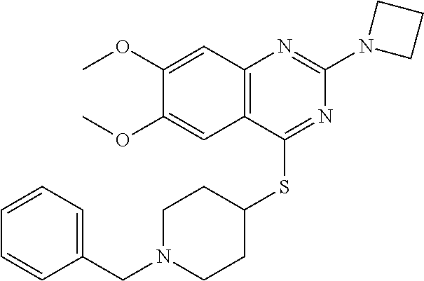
C12=C(C(SC3CCN(CC4=CC=CC=C4)CC3)=NC(N3CCC3)=N1)C=C(OC)C(OC)=C2
